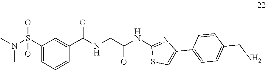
CN(S(=O)(=O)C1=CC=CC(C(=O)NCC(=O)NC2=NC(C3=CC=C(CN)C=C3)=CS2)=C1)C
